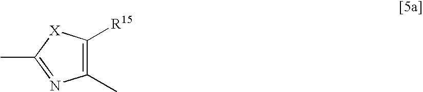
C1(C)=C([R15])[X]C(C)=N1
